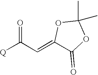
[Q]C(C=C1C(=O)OC(C)(C)O1)=O
